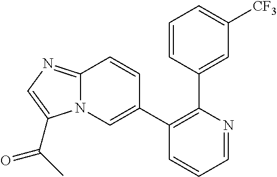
C1(C2=CN3C(=NC=C3C(C)=O)C=C2)=C(C2=CC([CF3])=CC=C2)N=CC=C1
